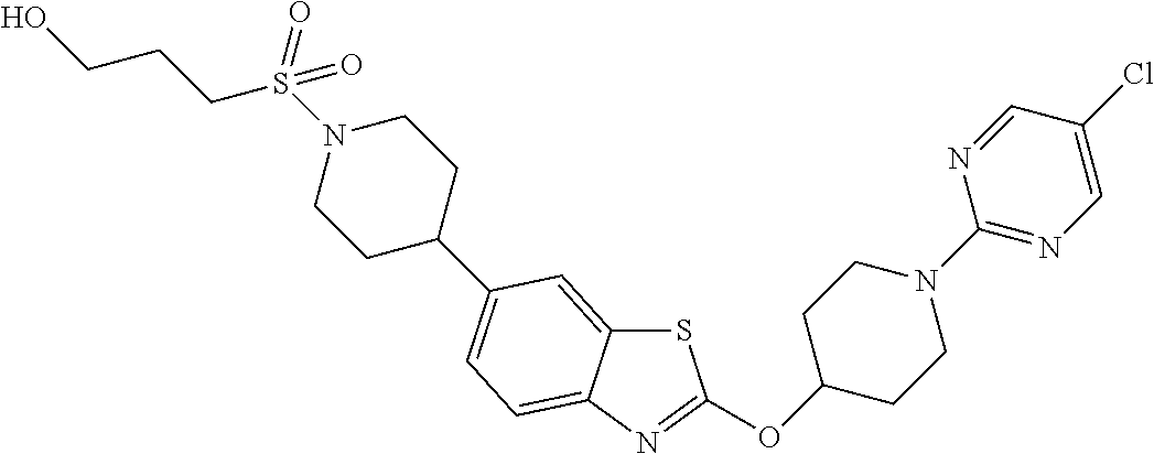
S1C2=CC(C3CCN(S(CCCO)(=O)=O)CC3)=CC=C2N=C1OC1CCN(C2=NC=C(Cl)C=N2)CC1
